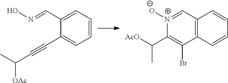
C1=CC=C(C=NO)C(C#CC(C)[OAc])=C1.C12=C(C=[N+]([O-])C(C([AcO])C)=C1Br)C=CC=C2
